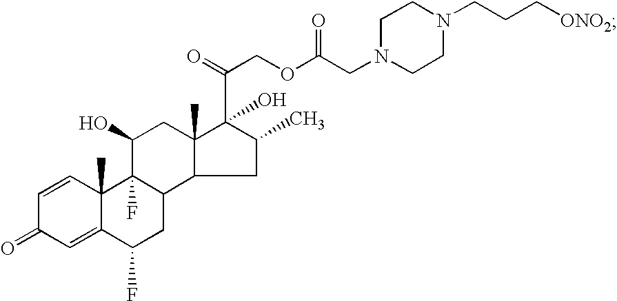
C1=CC2(C)C(=CC1=O)C(F)CC1C2(F)C(O)CC2(C)C(C(COC(CN3CCN(CCC[ONO2])CC3)=O)=O)(O)C(C)CC12
